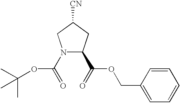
N1(C(OC(C)(C)C)=O)C(C(OCC2=CC=CC=C2)=O)CC([CN])C1
